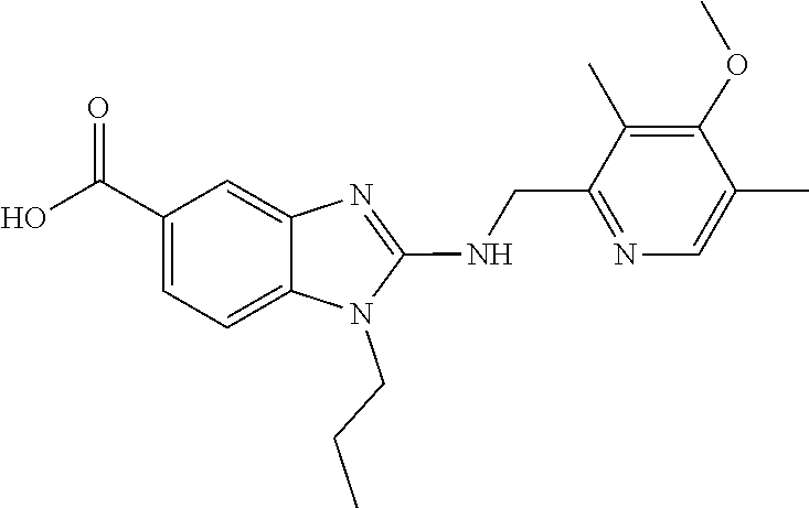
O=C(O)C1=CC=C2N(CCC)C(NCC3=NC=C(C)C(OC)=C3C)=NC2=C1
